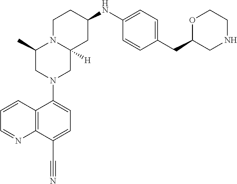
C1=CC2=C(N=C1)C(C#N)=CC=C2N1CC2([H])N(C(C)C1)CCC(NC1=CC=C(CC3CNCCO3)C=C1)C2
